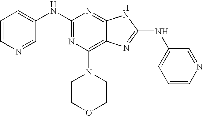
N(C1=NC(N2CCOCC2)=C2C(=N1)NC(NC1=CC=CN=C1)=N2)C1=CC=CN=C1
